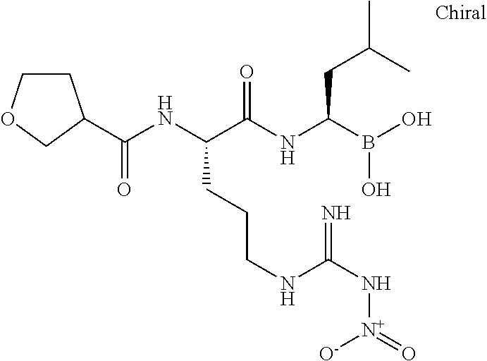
C(NC(C(NC(B(O)O)CC(C)C)=O)CCCNC(N[N+](=O)[O-])=N)(=O)C1CCOC1
